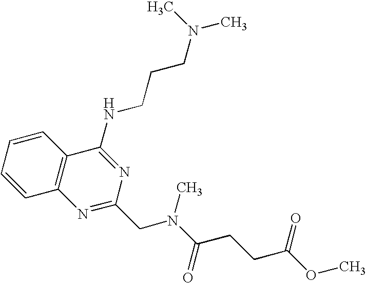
C1=CC=CC2=C1N=C(CN(C(=O)CCC(OC)=O)C)N=C2NCCCN(C)C
